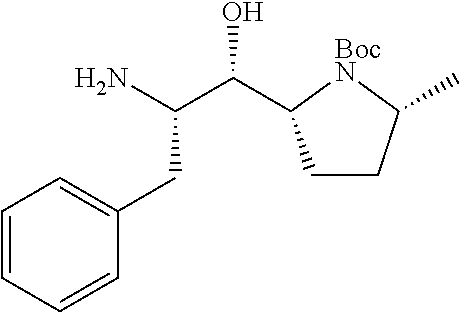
C1=CC=CC(CC(N)C(C2CCC(C)[BocN]2)O)=C1
